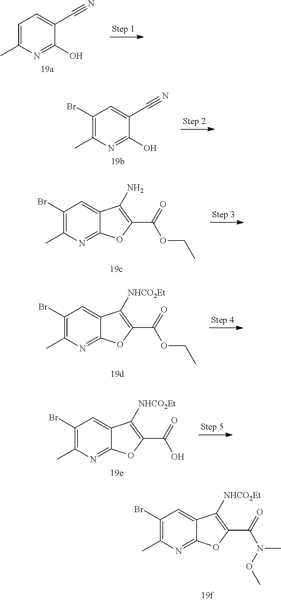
C1=C(C)N=C(O)C(C#N)=C1.C1(Br)=C(C)N=C(O)C(C#N)=C1.C1(Br)=C(C)N=C2C(=C1)C(N)=C(C(=O)OCC)O2.C1(Br)=C(C)N=C2C(=C1)C([NHCO2Et])=C(C(=O)OCC)O2.C1(Br)=C(C)N=C2C(=C1)C([NHCO2Et])=C(C(=O)O)O2.C1(Br)=C(C)N=C2C(=C1)C([NHCO2Et])=C(C(=O)N(OC)C)O2
